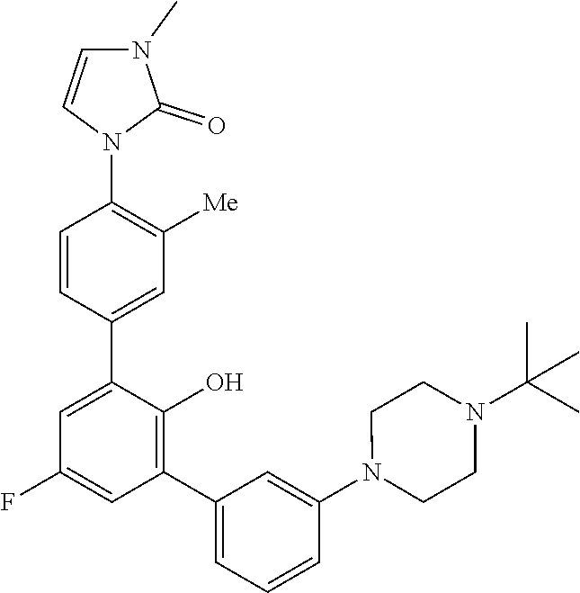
N1(C2=CC(C3=C(O)C(C4=CC([Me])=C(N5C=CN(C)C5=O)C=C4)=CC(F)=C3)=CC=C2)CCN(C(C)(C)C)CC1
